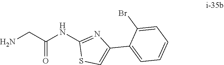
C(C(=O)NC1=NC(C2=CC=CC=C2Br)=CS1)N
